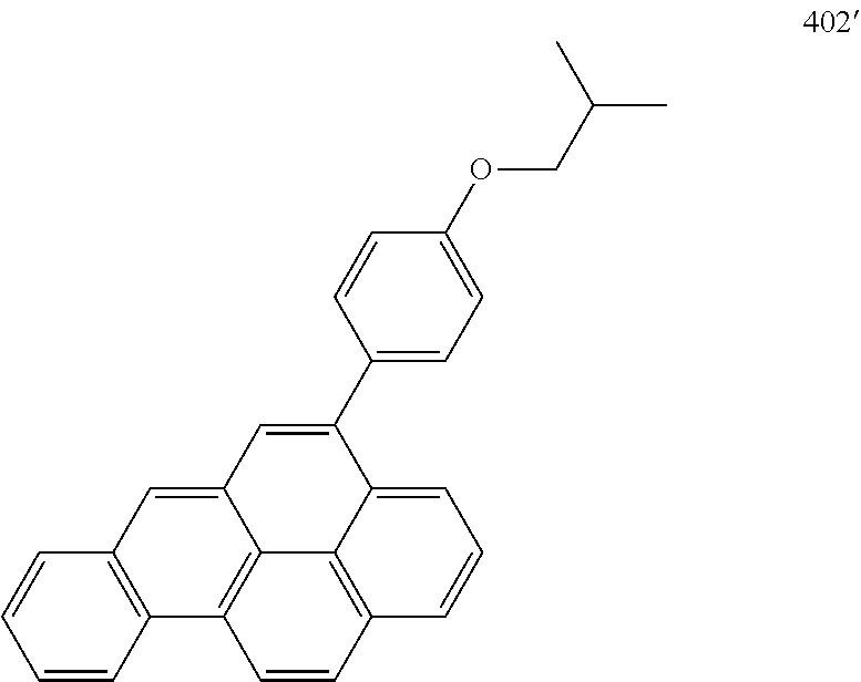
C1=CC2=C(C=C1)C=C1C3=C2C=CC2=C3C(=CC=C2)C(C2=CC=C(OCC(C)C)C=C2)=C1
